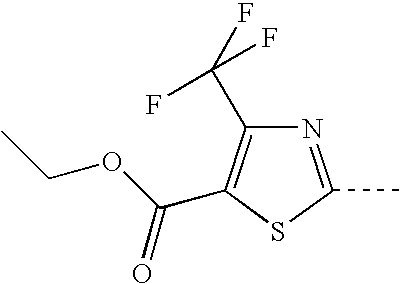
N1=C(C)SC(C(OCC)=O)=C1C(F)(F)F
